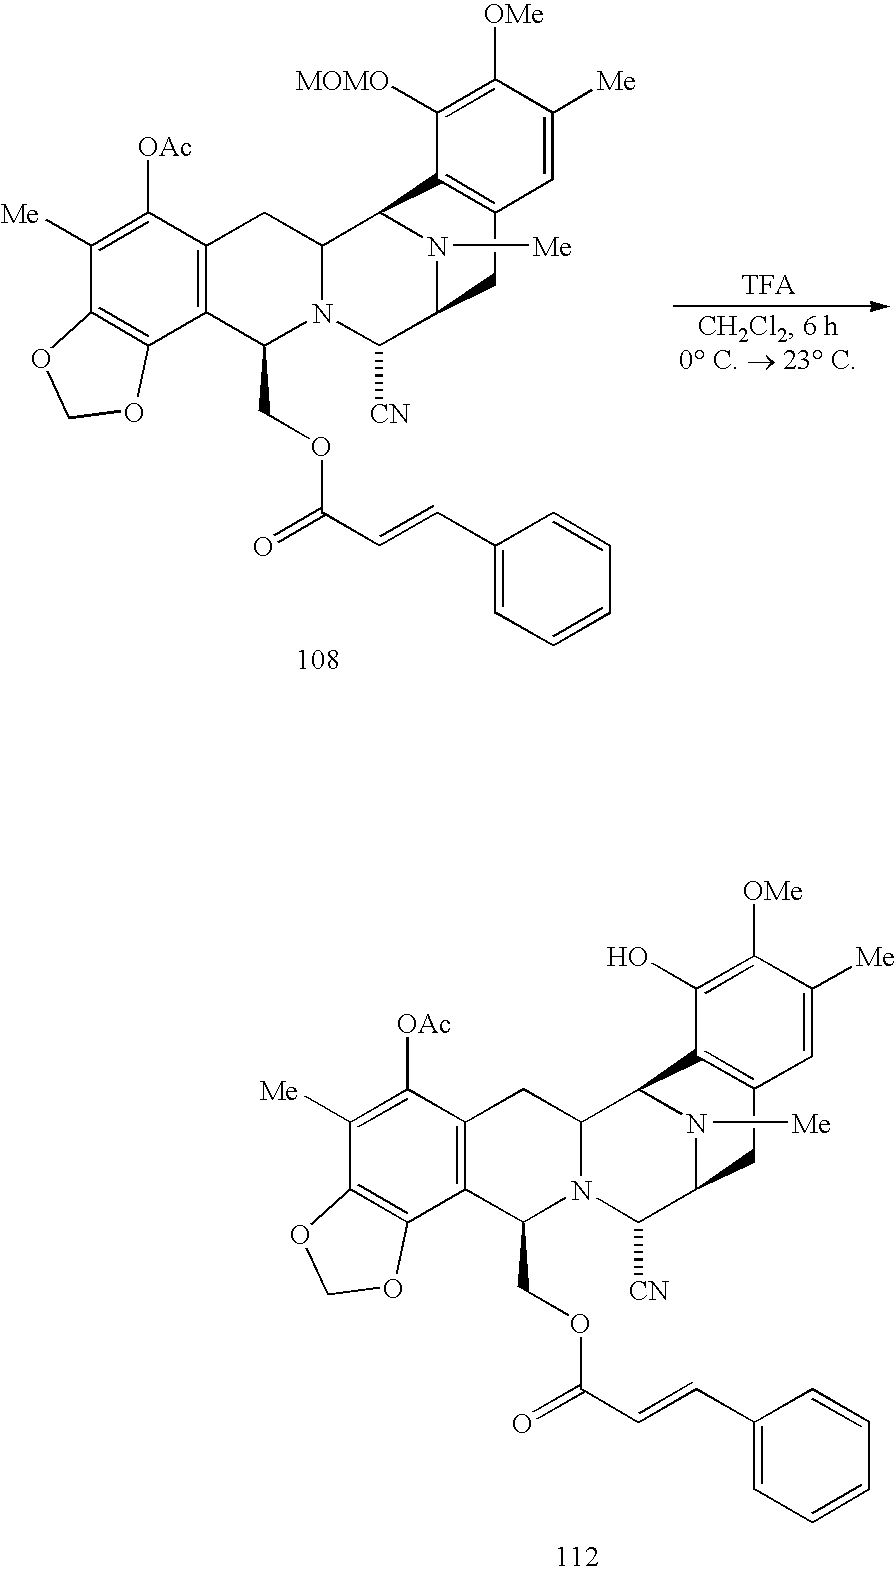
C1([Me])=C([OAc])C2=C(C3=C1OCO3)C(COC(C=CC1=CC=CC=C1)=O)N1C(C2)C2N([Me])C(C1[CN])CC1=C2C(O)=C([OMe])C([Me])=C1.C1([Me])=C([OAc])C2=C(C3=C1OCO3)C(COC(C=CC1=CC=CC=C1)=O)N1C(C2)C2N([Me])C(C1[CN])CC1=C2C([MOMO])=C([OMe])C([Me])=C1
